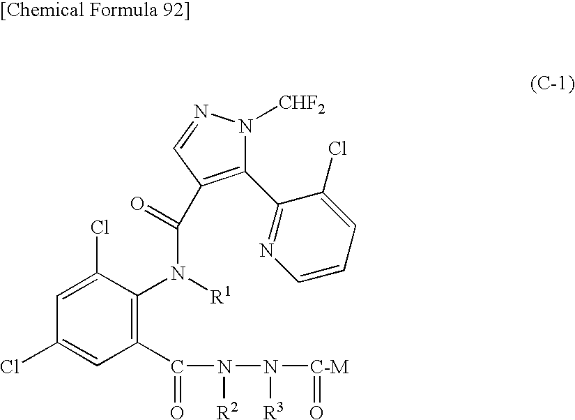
C1=C(Cl)C(N([R1])C(=O)C2=C(C3=NC=CC=C3Cl)N([CHF2])N=C2)=C(C(N(N([C-M]=O)[R3])[R2])=O)C=C1Cl
